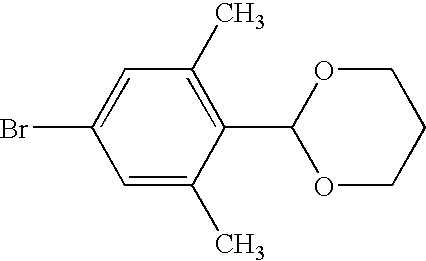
C1=C(C)C(C2OCCCO2)=C(C)C=C1Br
